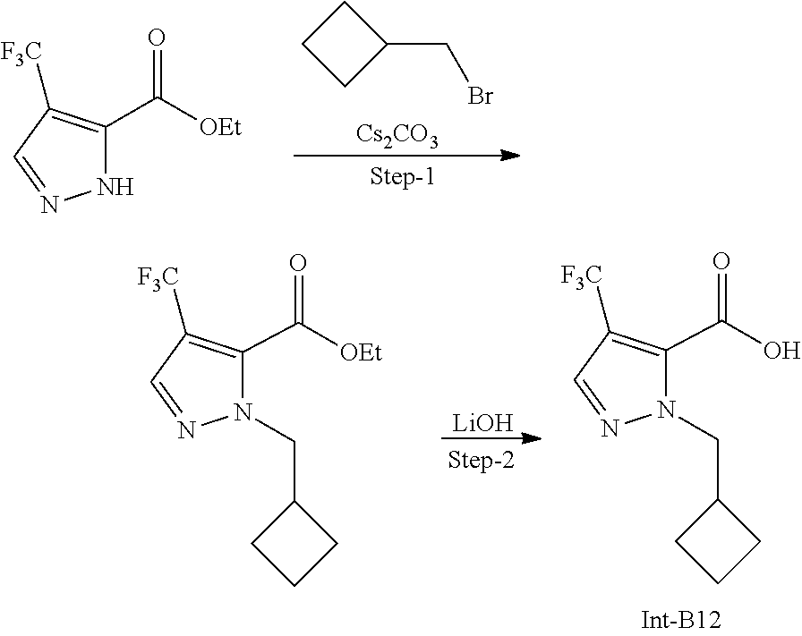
N1=CC([F3C])=C(C([OEt])=O)N1.C1CCC1CBr.[Cs2CO3].[LiOH].N1=CC([F3C])=C(C([OEt])=O)N1CC1CCC1.N1=CC([F3C])=C(C(O)=O)N1CC1CCC1
